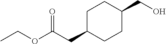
CCOC(CC1CCC(CO)CC1)=O
